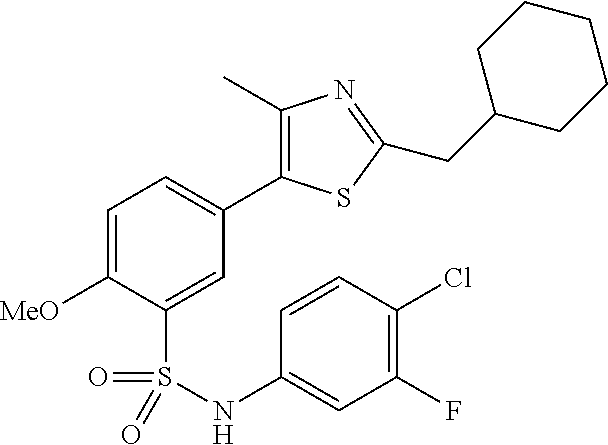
C1=C([MeO])C(S(=O)(=O)NC2=CC(F)=C(Cl)C=C2)=CC(C2=C(C)N=C(CC3CCCCC3)S2)=C1
